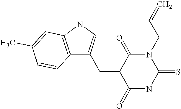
N1C(=S)N(CC=C)C(=O)C(=CC2=CNC3=C2C=CC(C)=C3)C1=O
